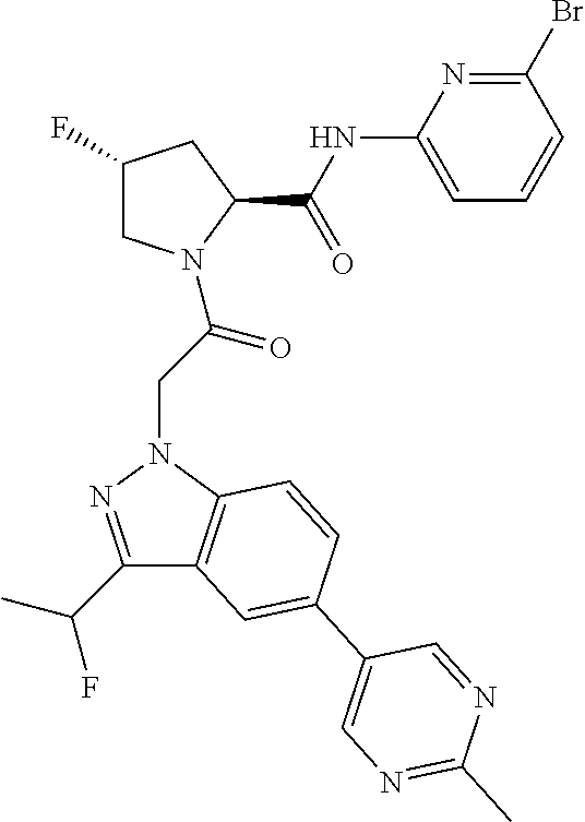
C1(NC(C2CC(F)CN2C(CN2C3=C(C(C(C)F)=N2)C=C(C2=CN=C(C)N=C2)C=C3)=O)=O)=CC=CC(Br)=N1
